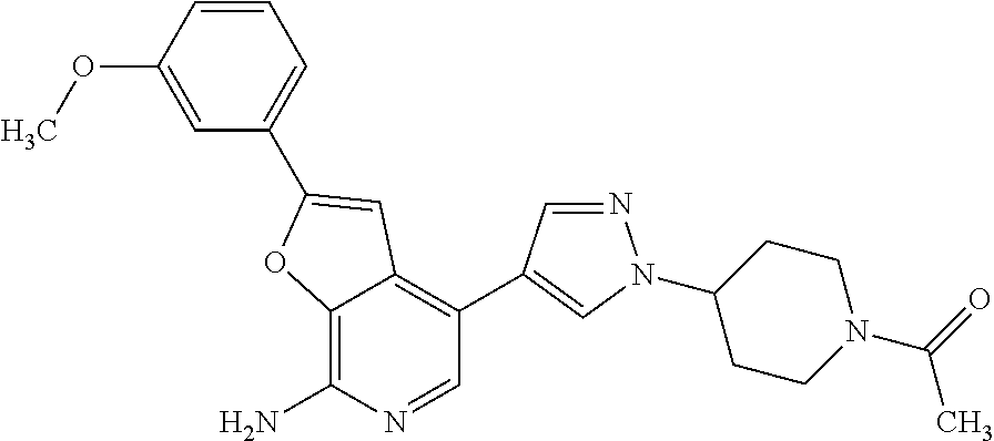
C12=C(N)N=CC(C3=CN(C4CCN(C(=O)C)CC4)N=C3)=C1C=C(C1=CC=CC(OC)=C1)O2
